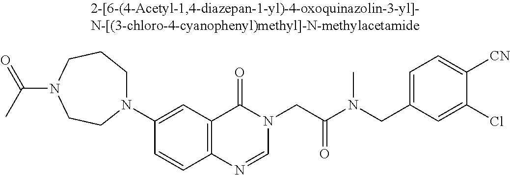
N1(C2=CC3=C(C=C2)N=CN(CC(N(CC2=CC=C([CN])C(Cl)=C2)C)=O)C3=O)CCCN(C(C)=O)CC1
